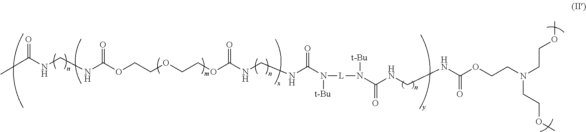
CC(NCNC(OCCOCCOC(NCNC(N([L]N([t-Bu])C(NCNC(OCCN(CCOC)CCOC)=O)=O)[t-Bu])=O)=O)=O)=O
